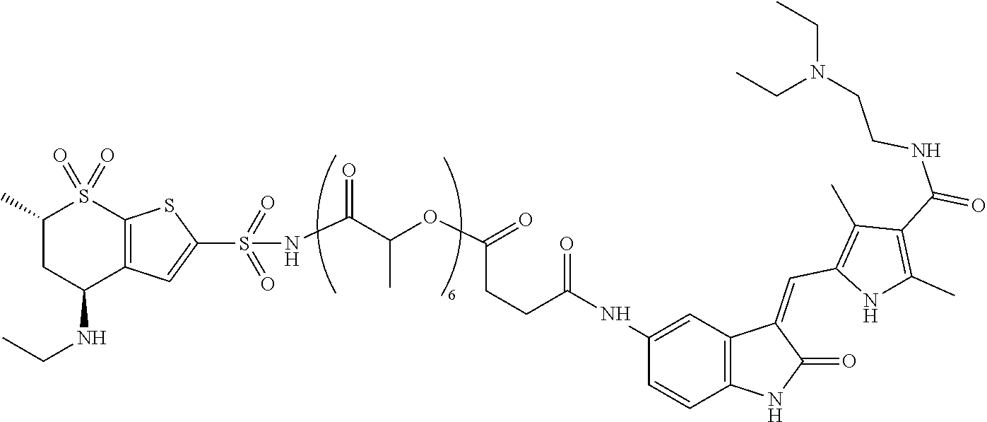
C1(C)CC(NCC)C2=C(S1(=O)=O)SC(S(=O)(=O)NC(C(OC(=O)CCC(NC1=CC3=C(C=C1)NC(=O)C3=CC1=C(C)C(C(=O)NCCN(CC)CC)=C(C)N1)=O)C)=O)=C2
